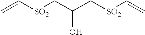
C(O)(C[SO2]C=C)C[SO2]C=C
